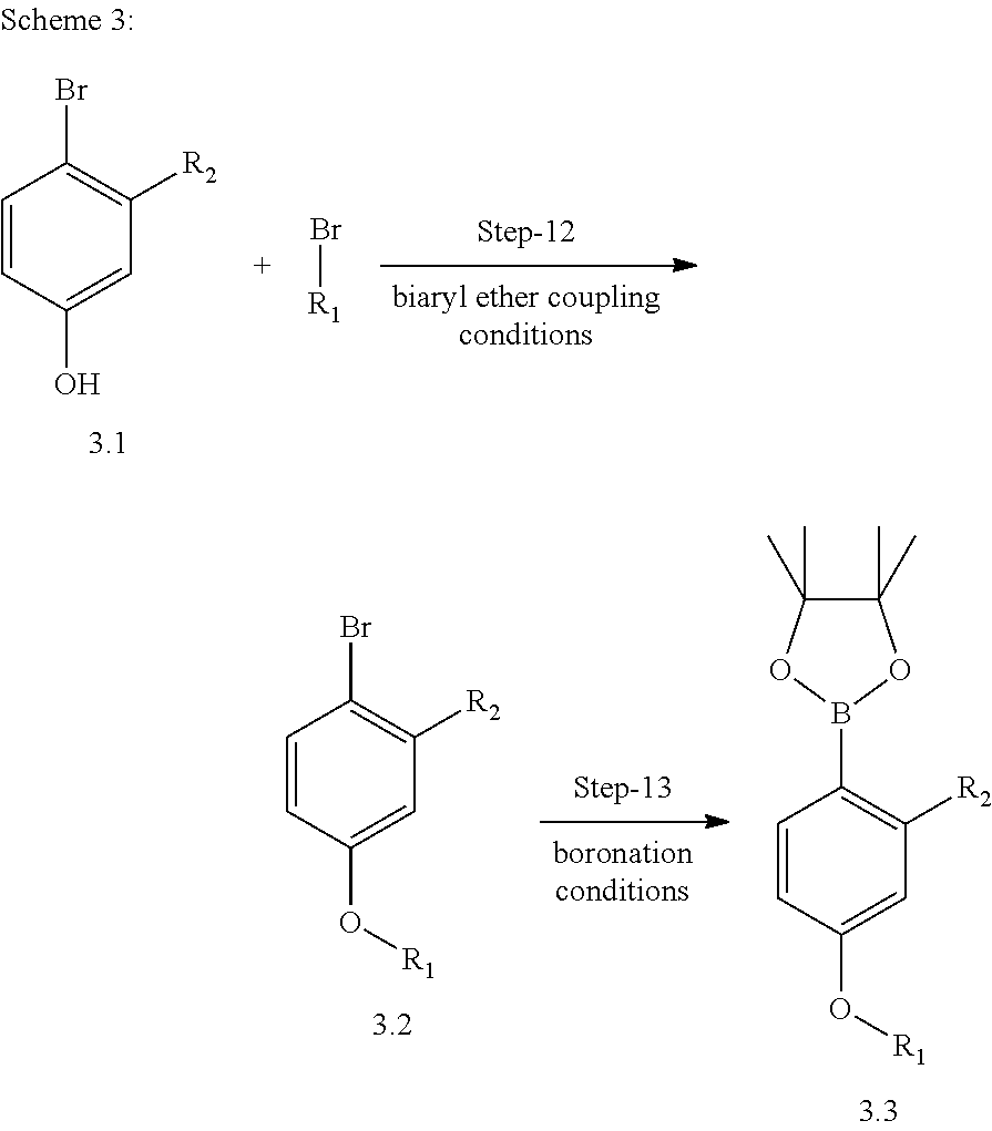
C1=CC(O[R1])=CC([R2])=C1Br.C1=CC(O[R1])=CC([R2])=C1B1OC(C)(C)C(C)(C)O1.C1=CC(O)=CC([R2])=C1Br.Br[R1]
